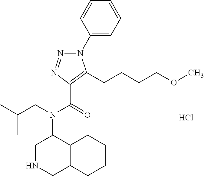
C1(N2N=NC(C(=O)N(CC(C)C)C3CNCC4C3CCCC4)=C2CCCCOC)=CC=CC=C1.Cl
